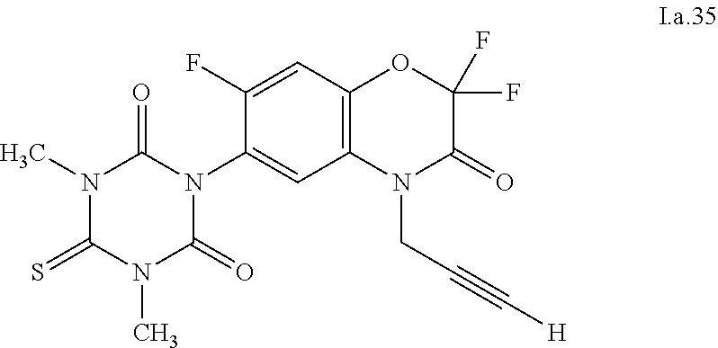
N1(C)C(=S)N(C)C(=O)N(C2=CC3=C(C=C2F)OC(F)(F)C(=O)N3CC#C[H])C1=O
